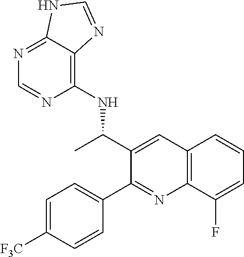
C1=C([F3C])C=CC(C2=NC3=C(C=CC=C3F)C=C2C(C)NC2=C3C(=NC=N2)NC=N3)=C1
